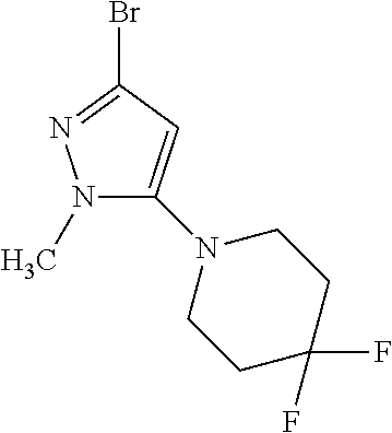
N1(C)C(N2CCC(F)(F)CC2)=CC(Br)=N1
